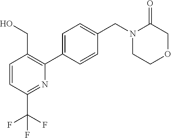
C1=CC(C(F)(F)F)=NC(C2=CC=C(CN3CCOCC3=O)C=C2)=C1CO
